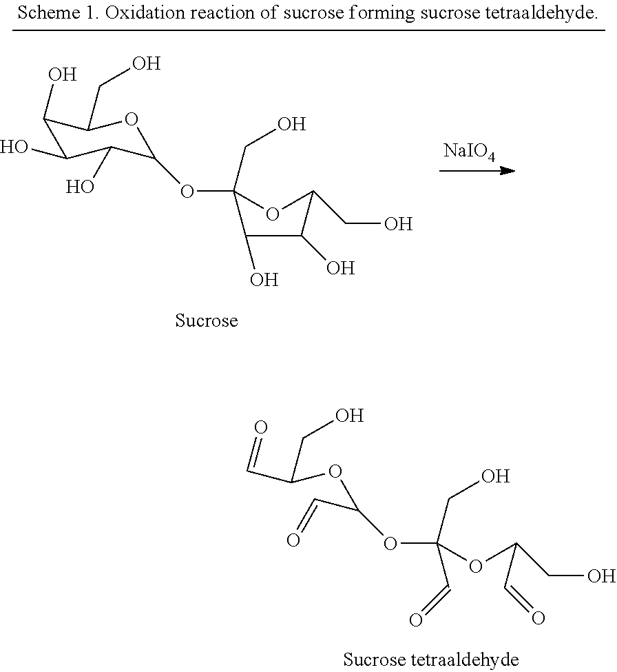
C1(O)C(O)C(O)C(OC2(CO)OC(CO)C(O)C2O)OC1CO.[NaIO4].C(C(OC(C=O)OC(OC(C=O)CO)(CO)C=O)CO)=O
